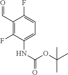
C1(C=O)=C(F)C(NC(OC(C)(C)C)=O)=CC=C1F
